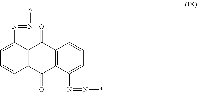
C12=C(C(N=N*)=CC=C1)C(=O)C1=C(C2=O)C(N=N*)=CC=C1
